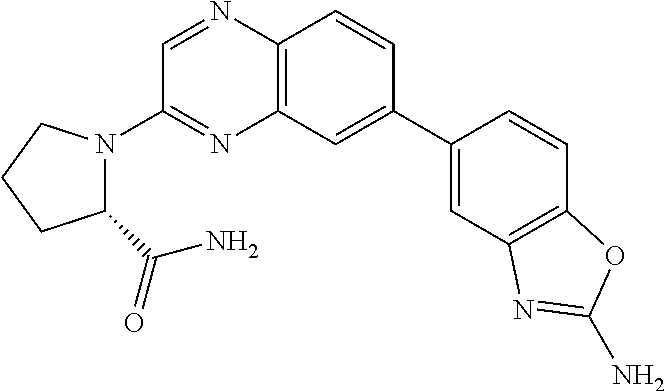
C1(N2C(C(N)=O)CCC2)=NC2=C(N=C1)C=CC(C1=CC3=C(C=C1)OC(N)=N3)=C2
